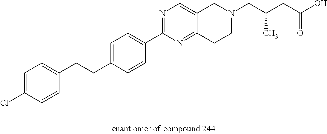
C1=C(Cl)C=CC(CCC2=CC=C(C3=NC=C4C(=N3)CCN(CC(CC(O)=O)C)C4)C=C2)=C1
